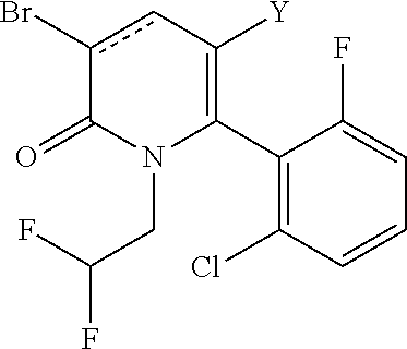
C1(C2=C([Y])cc(Br)C(=O)N2CC(F)F)=C(Cl)C=CC=C1F
